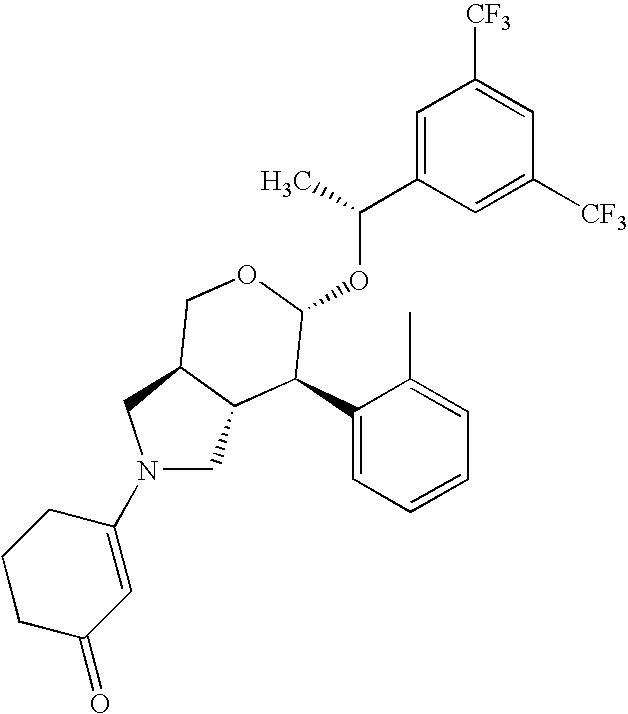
C1(C2C(OC(C3=CC([CF3])=CC([CF3])=C3)C)OCC3C2CN(C2=CC(=O)CCC2)C3)=CC=CC=C1C
